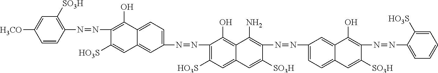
C1=CC(N=NC2=C(O)C3=CC=C(N=NC4=C([HO3S])C=C5C(=C4O)C(N)=C(N=NC4=CC=C6C(=C4)C(O)=C(N=NC4=CC=CC=C4[HO3S])C([SO3H])=C6)C([SO3H])=C5)C=C3C=C2[HO3S])=C([SO3H])C=C1[H3CO]
